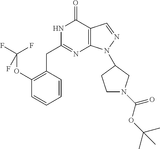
N1C(CC2=C(OC(F)(F)F)C=CC=C2)=NC2=C(C1=O)C=NN2C1CN(C(OC(C)(C)C)=O)CC1
